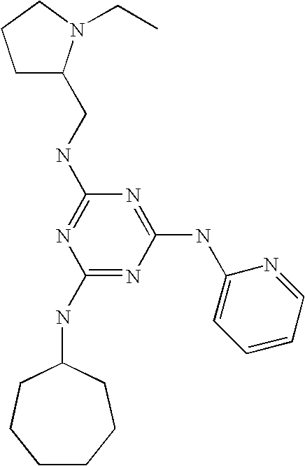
C(NC1=NC(NC2CCCCCC2)=NC(NC2=CC=CC=N2)=N1)C1CCCN1CC
